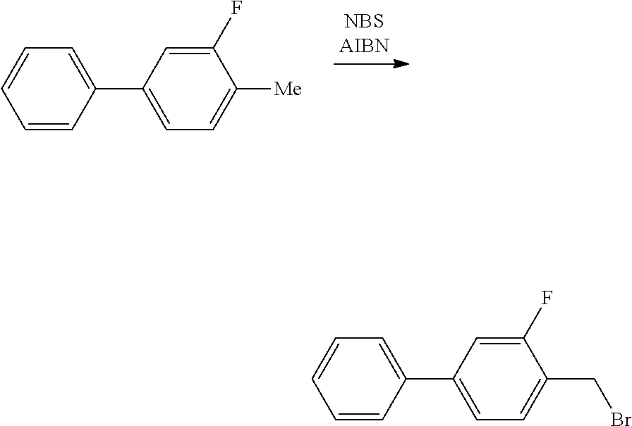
C1(C2=CC=CC=C2)=CC=C([Me])C(F)=C1.C1(C2=CC=CC=C2)=CC=C(CBr)C(F)=C1
